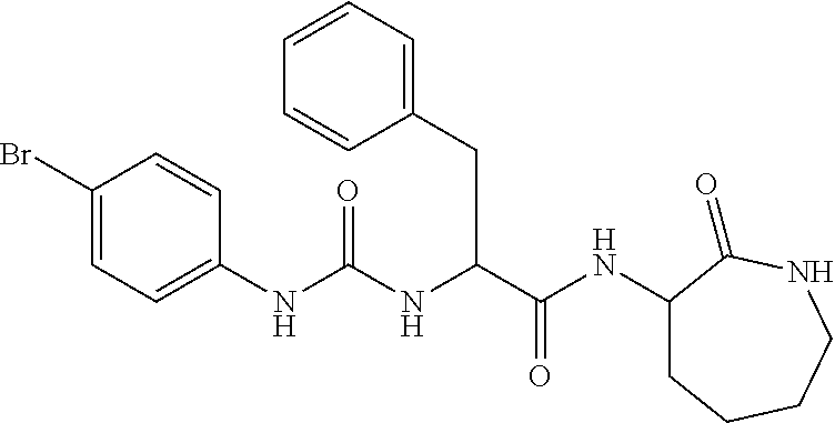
C1(Br)=CC=C(NC(NC(C(NC2CCCCNC2=O)=O)CC2=CC=CC=C2)=O)C=C1
